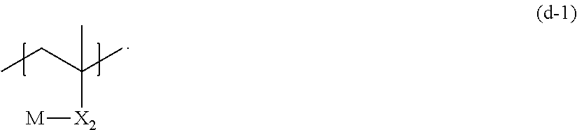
CC([X2][M])(CC)C
